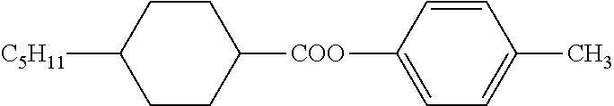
C1CC([C5H11])CCC1[COO]C1=CC=C(C)C=C1
